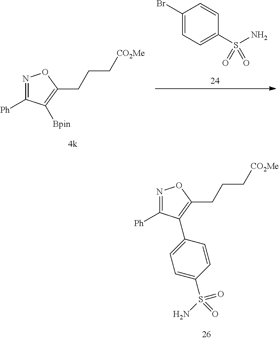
N1=C([Ph])C([Bpin])=C(CCC[CO2Me])O1.C1(Br)=CC=C(S(N)(=O)=O)C=C1.N1=C([Ph])C(C2=CC=C(S(=O)(N)=O)C=C2)=C(CCC[CO2Me])O1
